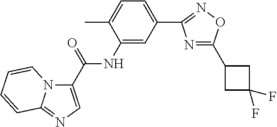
C1(C(NC2=CC(C3=NOC(C4CC(F)(F)C4)=N3)=CC=C2C)=O)=CN=C2N1C=CC=C2
